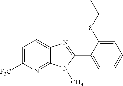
C1=C([F3C])N=C2C(=C1)N=C(C1=CC=CC=C1SCC)N2C
